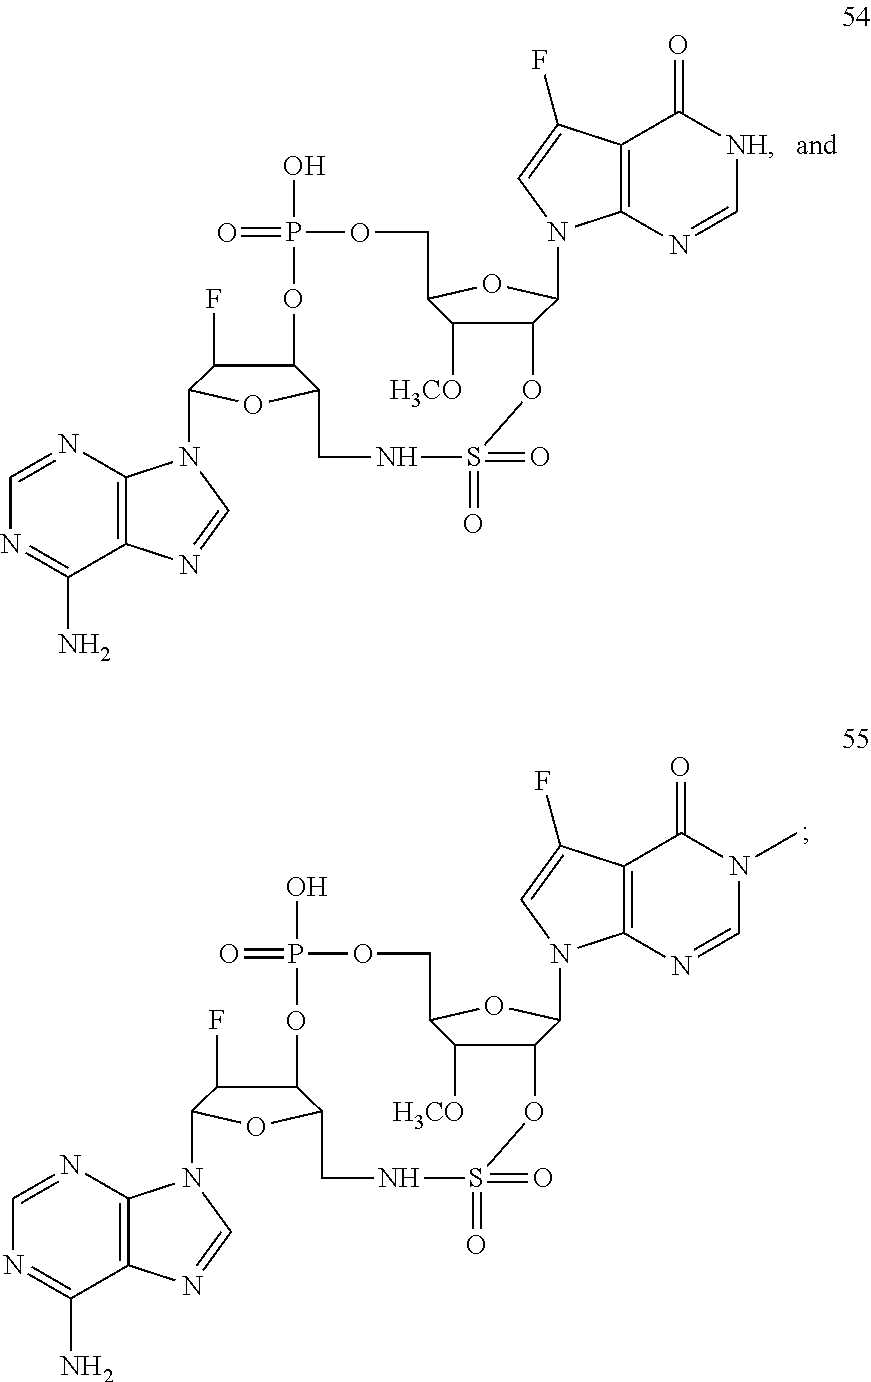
C12=C(N=CN=C1N)N(C1C(F)C3C(O1)CNS(=O)(=O)OC1C([H3CO])C(COP(O)(=O)O3)OC1N1C3=C(C(=O)[NH]C=N3)C(F)=C1)C=N2.C12=C(N=CN=C1N)N(C1C(F)C3C(O1)CNS(=O)(=O)OC1C([H3CO])C(COP(O)(=O)O3)OC1N1C3=C(C(=O)N(C)C=N3)C(F)=C1)C=N2
